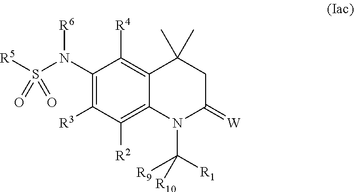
[R5]S(N(C1=C([R3])C([R2])=C2C(=C1[R4])C(C)(C)CC(=[W])N2C([R1])([R9])[R10])[R6])(=O)=O
